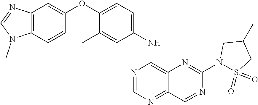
C12=C(C=CC(OC3=CC=C(NC4=C5C(=NC=N4)C=NC(N4S(=O)(=O)CC(C)C4)=N5)C=C3C)=C1)N(C)C=N2
